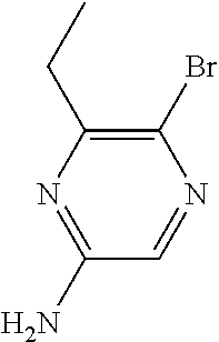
C1(Br)=C(CC)N=C(N)C=N1
